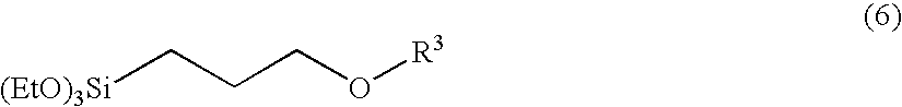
[(EtO)3Si]CCCO[R3]
